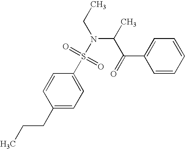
C1=CC=CC=C1C(=O)C(C)N(CC)S(C1=CC=C(CCC)C=C1)(=O)=O
